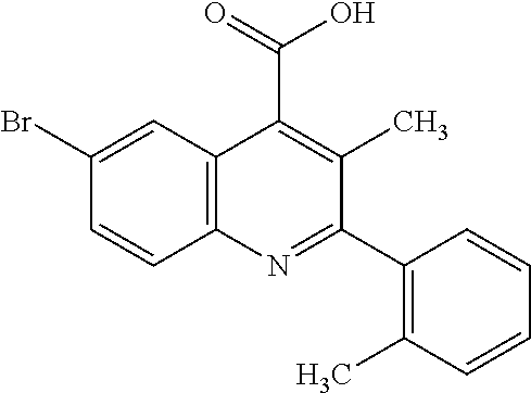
C12=C(N=C(C3=C(C)C=CC=C3)C(C)=C1C(=O)O)C=CC(Br)=C2
